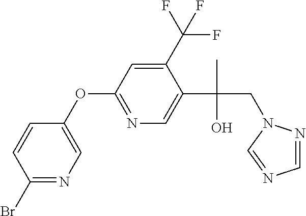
C1(Br)=NC=C(OC2=NC=C(C(C)(O)CN3N=CN=C3)C(C(F)(F)F)=C2)C=C1
